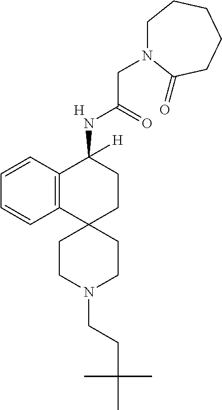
C12=C(C=CC=C1)C(NC(CN1CCCCCC1=O)=O)([H])CCC21CCN(CCC(C)(C)C)CC1.[H]
